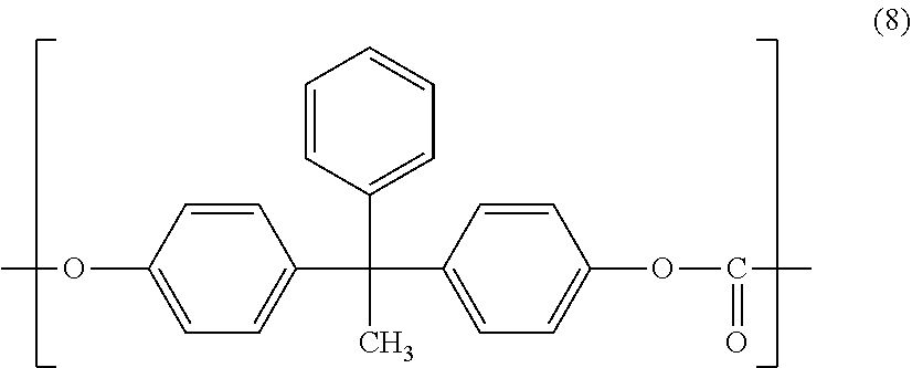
C1=CC(OC)=CC=C1C(C1=CC=C(OC(C)=O)C=C1)(C1=CC=CC=C1)C
